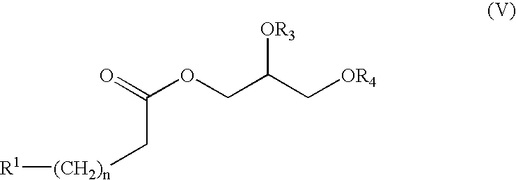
O=C(OCC(C[OR4])[OR3])C[(CH2)n][R1]
